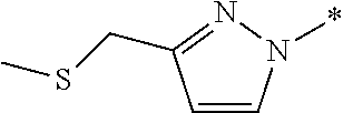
C1=CN(*)N=C1CSC
